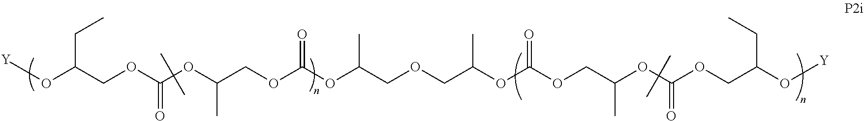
[Y]OC(COC(OC(COC(OC(COCC(OC(OCC(OC(OCC(O[Y])CC)=O)C)=O)C)C)=O)C)=O)CC
